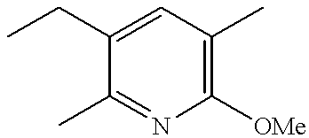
C1(CC)=CC(C)=C([OMe])N=C1C
